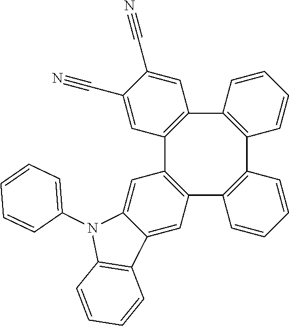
C12=C(C3=C(C4=C(C5=C1C=C(C#N)C(C#N)=C5)C=C1C(=C4)C4=C(N1C1=CC=CC=C1)C=CC=C4)C=CC=C3)C=CC=C2
